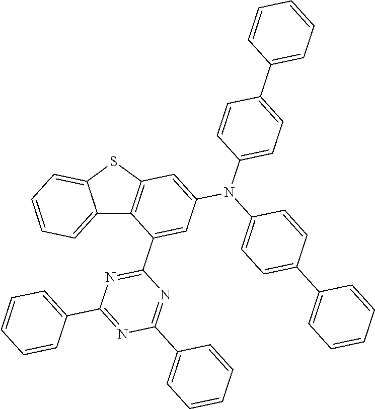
C12=CC=CC=C1SC1=C2C(C2=NC(C3=CC=CC=C3)=NC(C3=CC=CC=C3)=N2)=CC(N(C2=CC=C(C3=CC=CC=C3)C=C2)C2=CC=C(C3=CC=CC=C3)C=C2)=C1
